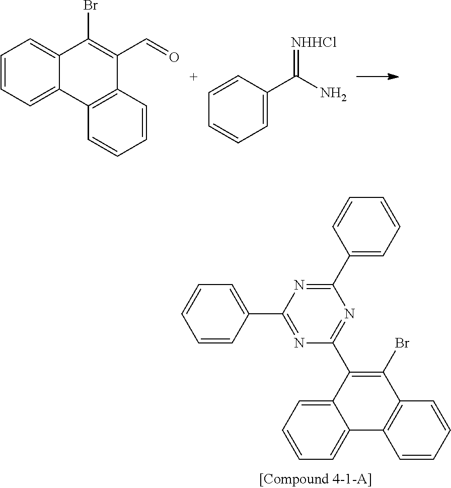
C1=CC=C2C(=C1)C(Br)=C(C=O)C1=C2C=CC=C1.C1=CC(C(N)=[NHHCl])=CC=C1.C1=CC=CC(C2=NC(C3=C(Br)C4=C(C5=CC=CC=C35)C=CC=C4)=NC(C3=CC=CC=C3)=N2)=C1
